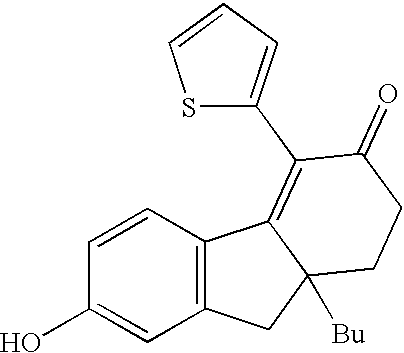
C1=CC(O)=CC2=C1C1=C(C3=CC=CS3)C(=O)CCC1([Bu])C2
